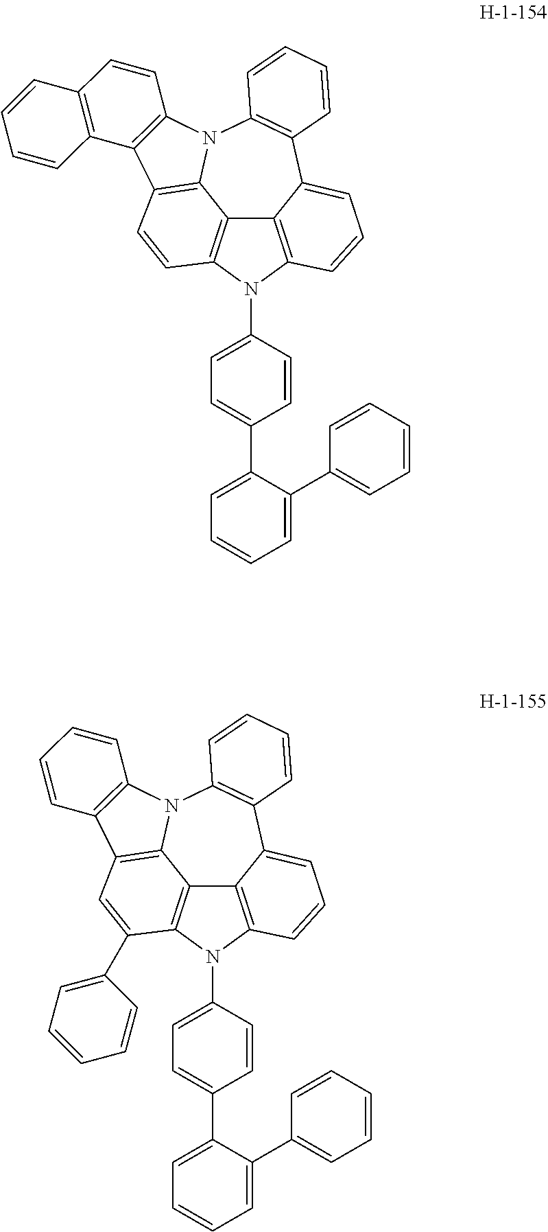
C12=C3N(C4=CC=C(C5=CC=CC=C5C5=CC=CC=C5)C=C4)C4=C1C(=CC=C4)C1=C(N4C2=C(C=C3)C2=C4C=CC3=C2C=CC=C3)C=CC=C1.C12=C3N(C4=CC=C(C5=CC=CC=C5C5=CC=CC=C5)C=C4)C4=C1C(=CC=C4)C1=C(N4C2=C(C=C3C2=CC=CC=C2)C2=C4C=CC=C2)C=CC=C1
